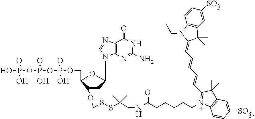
OP(=O)(O)OP(OP(OCC1OC(N2C3=C(C(=O)NC(N)=N3)N=C2)CC1OCSSC(CNC(CCCCC[N+]1=C(C=CC=CC=C2C(C)(C)C3=C(N2CC)C=CC([SO3])=C3)C(C)(C)C2=C1C=CC([SO3])=C2)=O)(C)C)(O)=O)(O)=O
